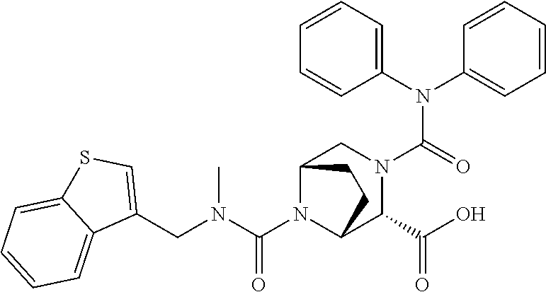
C(N1C2C(C(O)=O)N(C(N(C3=CC=CC=C3)C3=CC=CC=C3)=O)CC1CC2)(N(CC1=CSC2=CC=CC=C12)C)=O
